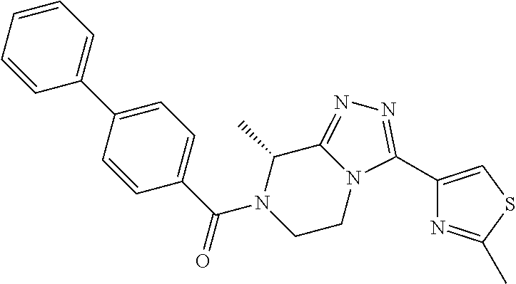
C1(C2=CC=CC=C2)=CC=C(C(N2CCN3C(=NN=C3C3=CSC(C)=N3)C2C)=O)C=C1
